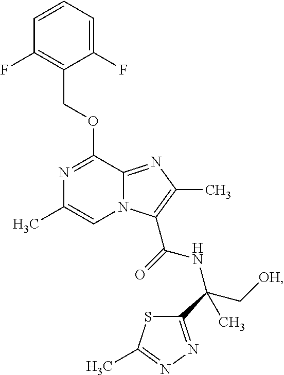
C1(F)=CC=CC(F)=C1COC1=NC(C)=CN2C1=NC(C)=C2C(=O)NC(C[OH])(C1=NN=C(C)S1)C
